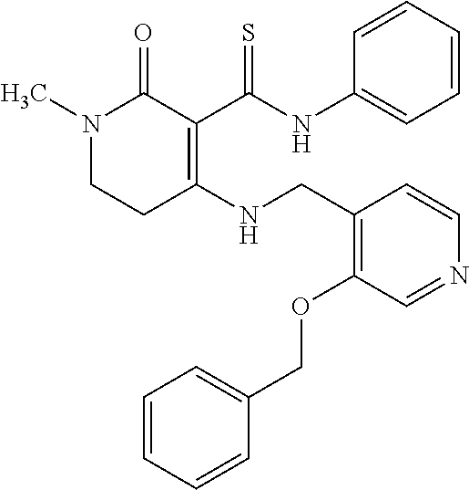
N1(C)CCC(NCC2=C(OCC3=CC=CC=C3)C=NC=C2)=C(C(NC2=CC=CC=C2)=S)C1=O
